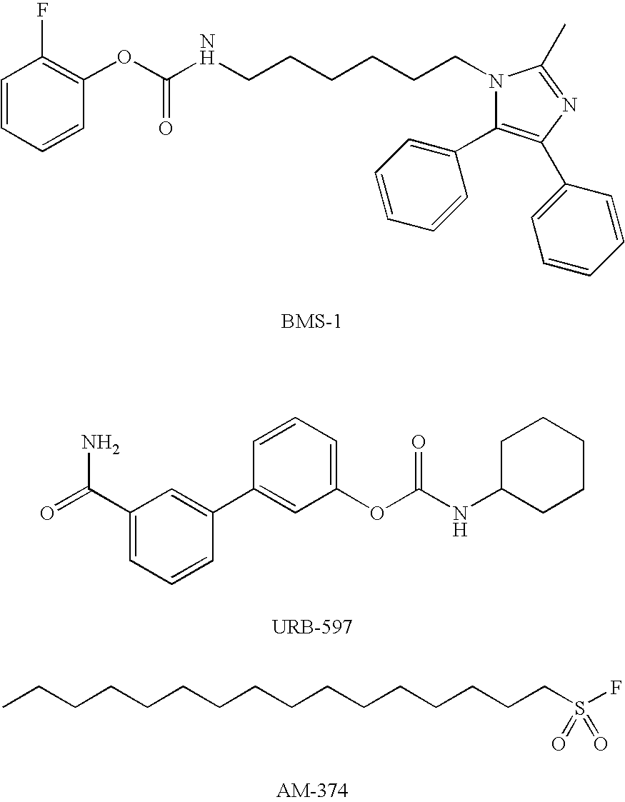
C1(OC(NCCCCCCN2C(C3=CC=CC=C3)=C(C3=CC=CC=C3)N=C2C)=O)=C(F)C=CC=C1.C1(C(=O)N)=CC=CC(C2=CC(OC(NC3CCCCC3)=O)=CC=C2)=C1.CCCCCCCCCCCCCCCCS(F)(=O)=O
